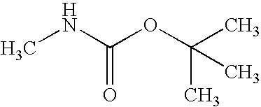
CNC(OC(C)(C)C)=O
